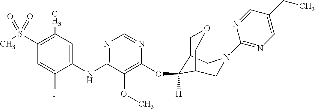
C1(NC2=NC=NC(OC3([H])C4COCC3CN(C3=NC=C(CC)C=N3)C4)=C2OC)=CC(C)=C(S(C)(=O)=O)C=C1F
